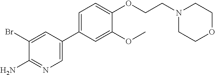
C1=C(C2=CC=C(OCCN3CCOCC3)C(OC)=C2)C=C(Br)C(N)=N1
